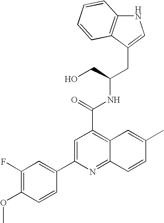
N1C2=C(C(CC(NC(C3=C4C(=NC(C5=CC(F)=C(OC)C=C5)=C3)C=CC(C)=C4)=O)CO)=C1)C=CC=C2
